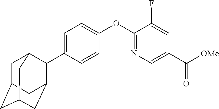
C1=C(C2C3CC4CC(CC2C4)C3)C=CC(OC2=NC=C(C([OMe])=O)C=C2F)=C1
